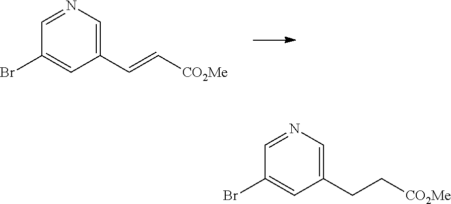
C1(Br)=CC(C=C[CO2Me])=CN=C1.C1(Br)=CC(CC[CO2Me])=CN=C1
